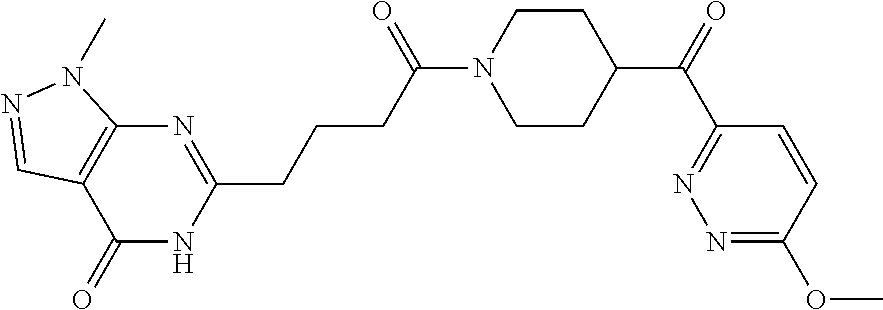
C1(=O)NC(CCCC(N2CCC(C(C3=NN=C(OC)C=C3)=O)CC2)=O)=NC2=C1C=NN2C
